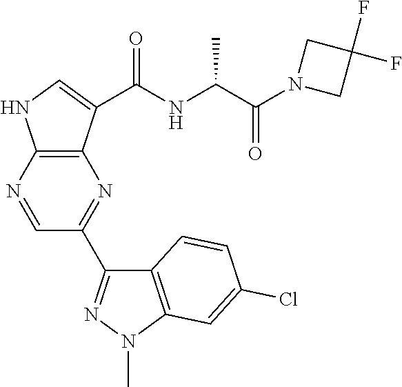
C12=C(N=CC(C3=NN(C)C4=C3C=CC(Cl)=C4)=N1)NC=C2C(NC(C(N1CC(F)(F)C1)=O)C)=O
